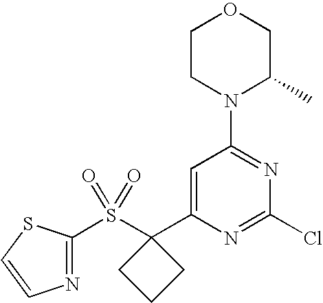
C1=C(C2(S(C3=NC=CS3)(=O)=O)CCC2)N=C(Cl)N=C1N1C(C)COCC1
